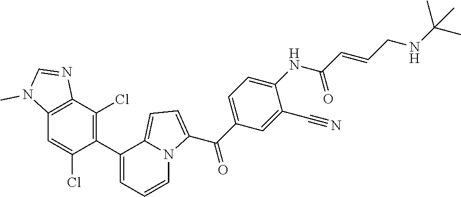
C1(C2=C(Cl)C3=C(C=C2Cl)N(C)C=N3)=CC=CN2C1=CC=C2C(C1=CC=C(NC(C=CCNC(C)(C)C)=O)C(C#N)=C1)=O
